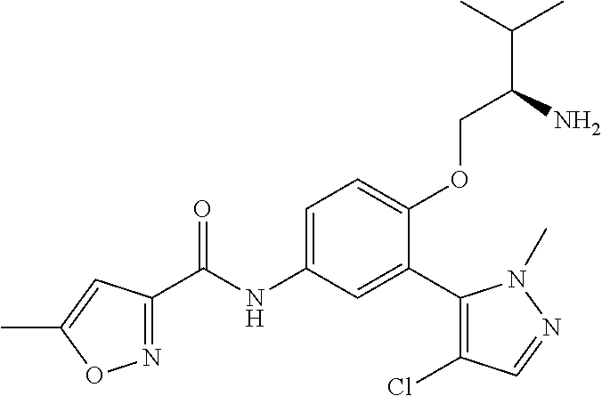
N1=C(C(=O)NC2=CC=C(OCC(N)C(C)C)C(C3=C(Cl)C=NN3C)=C2)C=C(C)O1
